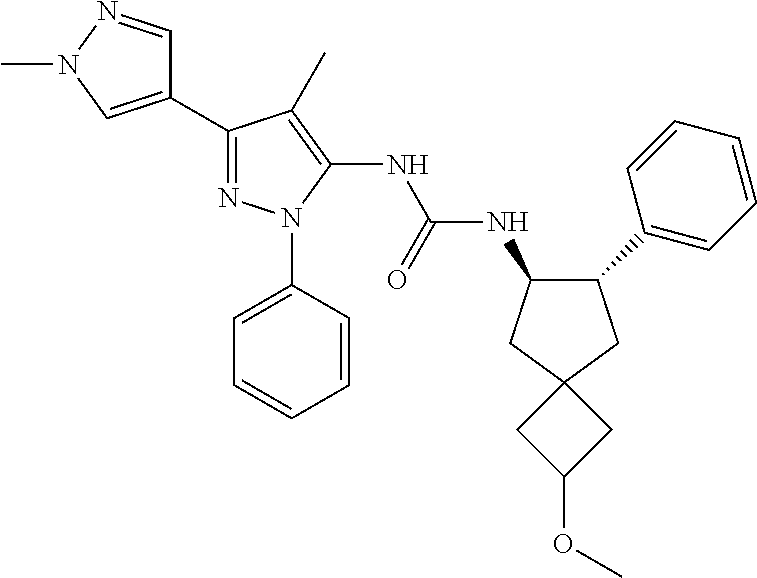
C1(C2=NN(C3=CC=CC=C3)C(NC(NC3C(C4=CC=CC=C4)CC4(C3)CC(OC)C4)=O)=C2C)=CN(C)N=C1
